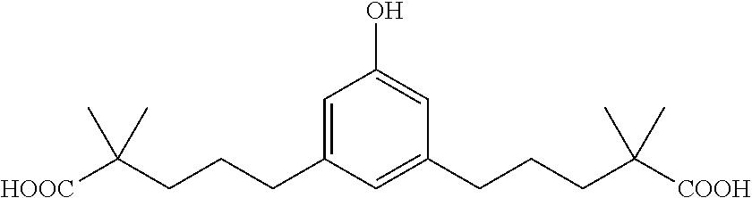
C1=C(CCCC([HOOC])(C)C)C=C(CCCC([COOH])(C)C)C=C1O
